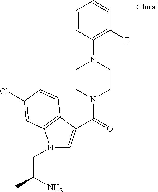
C1=CC(N2CCN(C(=O)C3=CN(CC(C)N)C4=C3C=CC(Cl)=C4)CC2)=C(F)C=C1
